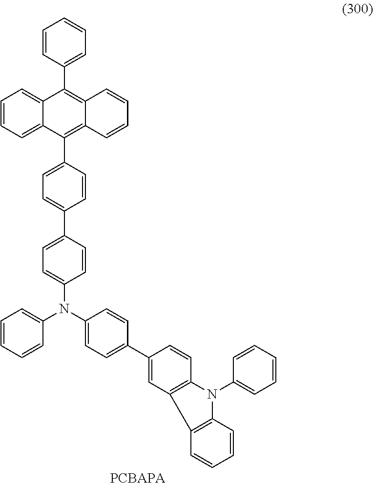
C1=CC=C2C(=C1)C(C1=CC=CC=C1)=C1C(=C2C2=CC=C(C3=CC=C(N(C4=CC=C(C5=CC6=C(C=C5)N(C5=CC=CC=C5)C5=C6C=CC=C5)C=C4)C4=CC=CC=C4)C=C3)C=C2)C=CC=C1
